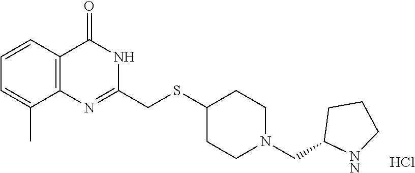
C1=C(C)C2=C(C=C1)C(=O)NC(CSC1CCN(CC3CCC[NN]3)CC1)=N2.Cl
